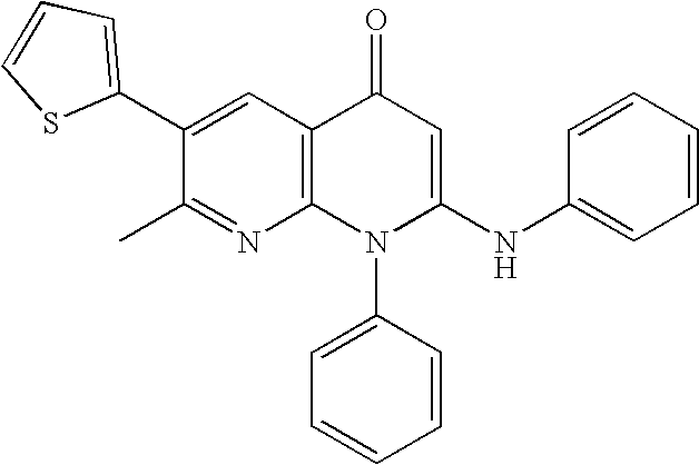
C1(C)=NC2=C(C=C1C1=CC=CS1)C(=O)C=C(NC1=CC=CC=C1)N2C1=CC=CC=C1
